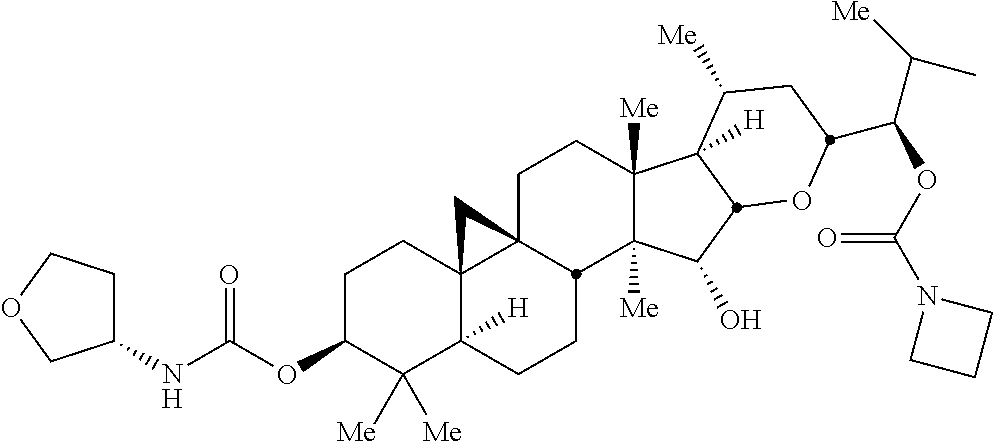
C1C23C4(C([H])(CCC2C2([Me])C([Me])(C1)C1([H])C([Me])CC(C(OC(=O)N5CCC5)C(C)[Me])OC1C2O)C([Me])([Me])C(OC(=O)NC1CCOC1)CC4)C3
